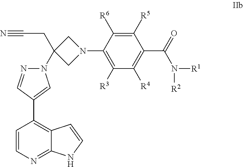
N#CCC1(N2N=CC(C3=C4C(=NC=C3)NC=C4)=C2)CN(C2=C([R3])C([R4])=C(C(=O)N([R1])[R2])C([R5])=C2[R6])C1
